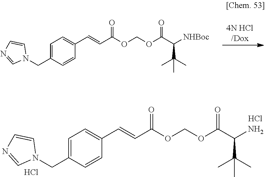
[4N HCl/Dox].N1(CC2=CC=C(C=CC(=O)OCOC(=O)C([NHBoc])C(C)(C)C)C=C2)C=CN=C1.Cl.Cl.N1(CC2=CC=C(C=CC(=O)OCOC(=O)C(N)C(C)(C)C)C=C2)C=CN=C1
